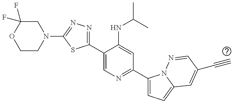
C1CN(C2=NN=C(C3=CN=C(C4=CC=C5N4N=CC(C#C)=C5)C=C3NC(C)C)S2)CC(F)(F)O1
